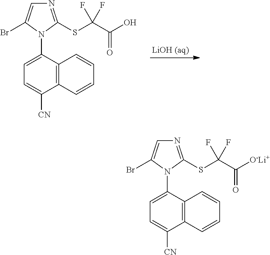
C1=C(N2C(SC(C([O-Li+])=O)(F)F)=NC=C2Br)C2=C(C([CN])=C1)C=CC=C2.C1=C(N2C(SC(C(O)=O)(F)F)=NC=C2Br)C2=C(C([CN])=C1)C=CC=C2
